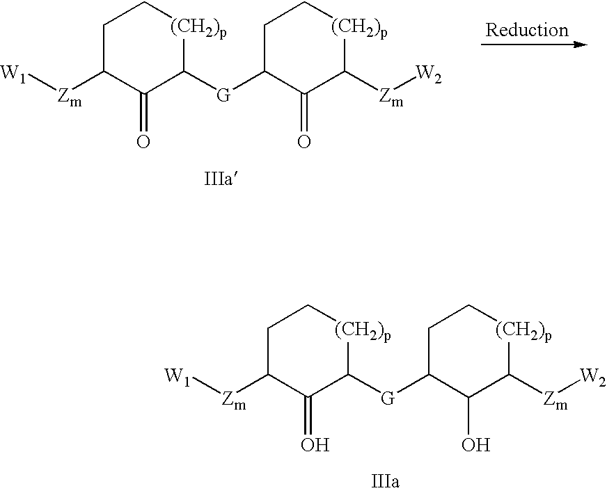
C1C([Zm][W1])C(=O)C([G]C2CC[(CH2)p]C([Zm][W2])C2O)[(CH2)p]C1.C1C([Zm][W1])C(=O)C([G]C2CC[(CH2)p]C([Zm][W2])C2=O)[(CH2)p]C1
